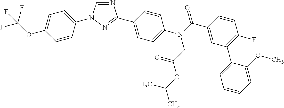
C1=CC(N2C=NC(C3=CC=C(N(C(C4=CC(C5=CC=CC=C5OC)=C(F)C=C4)=O)CC(OC(C)C)=O)C=C3)=N2)=CC=C1OC(F)(F)F
